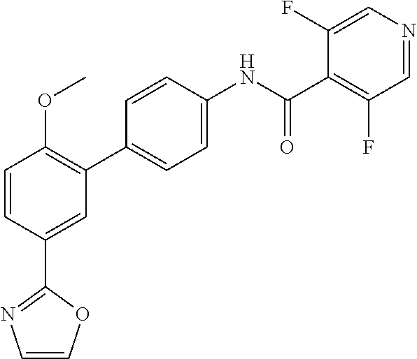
C1=CC(C2=NC=CO2)=CC(C2=CC=C(NC(C3=C(F)C=NC=C3F)=O)C=C2)=C1OC
